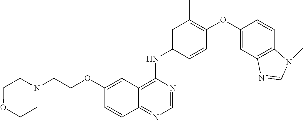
C1=CC(NC2=C3C(=NC=N2)C=CC(OCCN2CCOCC2)=C3)=CC(C)=C1OC1=CC2=C(C=C1)N(C)C=N2
